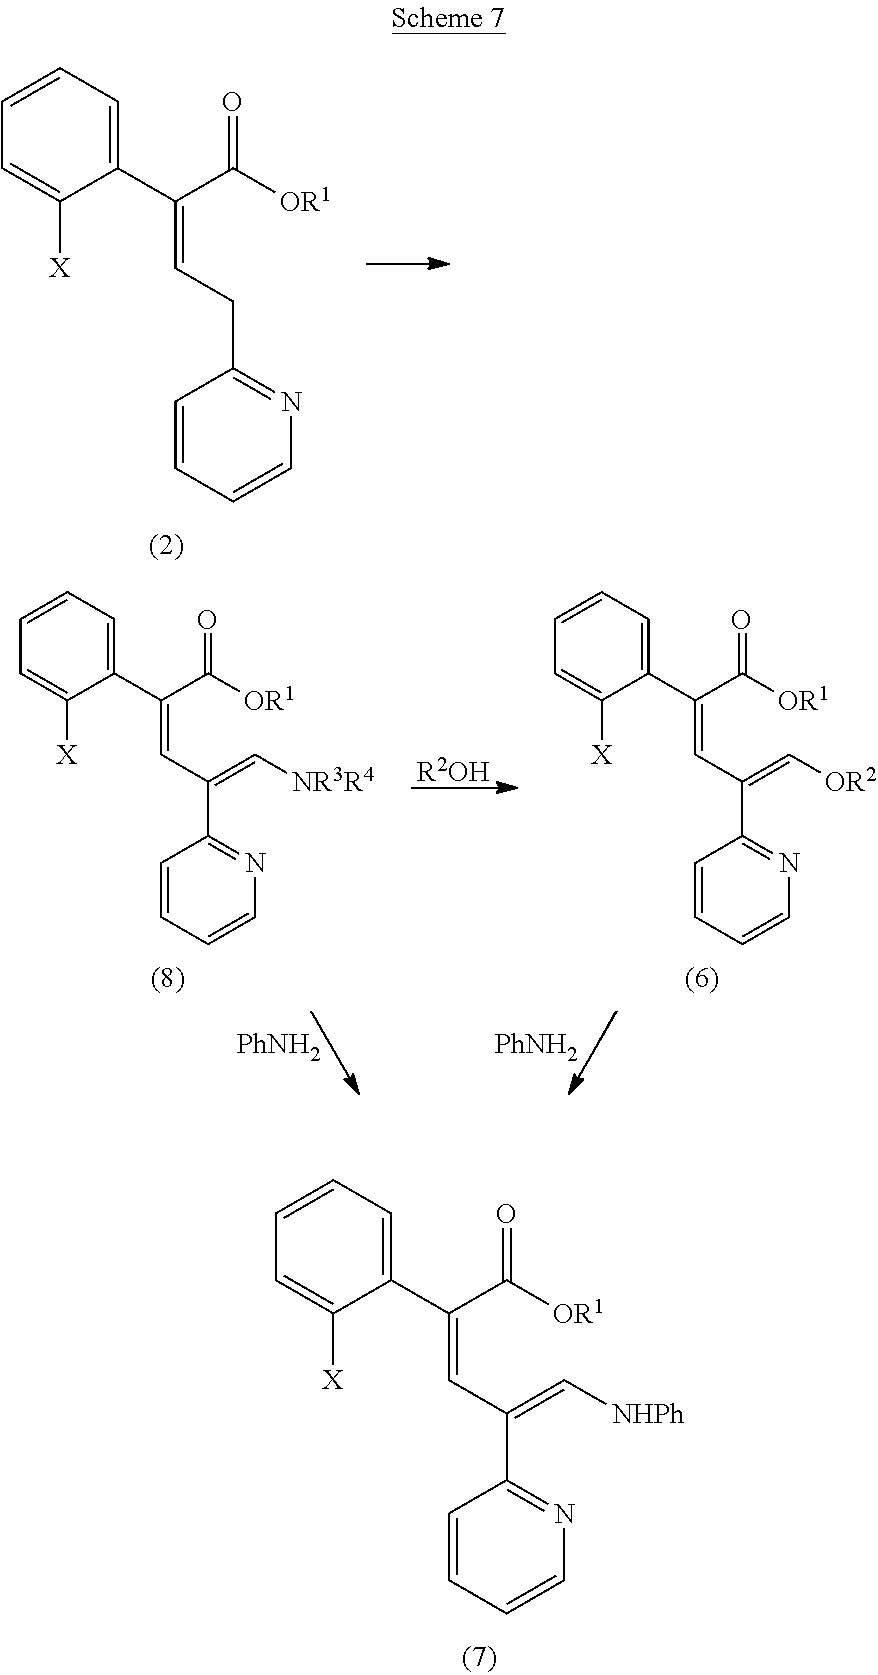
C1(C(C([OR1])=O)=CCC2=NC=CC=C2)=CC=CC=C1[X].C1(C(C([OR1])=O)=CC(C2=NC=CC=C2)=C[NHPh])=CC=CC=C1[X].C1(C(C([OR1])=O)=CC(C2=NC=CC=C2)=C[OR2])=CC=CC=C1[X].C1(C(C([OR1])=O)=CC(C2=NC=CC=C2)=C[NR3R4])=CC=CC=C1[X].[R2OH].[PhNH2].[PhNH2]
